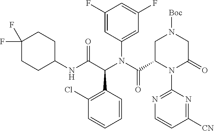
C1(F)=CC(N(C(C2N(C3=NC=CC([CN])=N3)C(=O)CN([Boc])C2)=O)C(C(NC2CCC(F)(F)CC2)=O)C2=C(Cl)C=CC=C2)=CC(F)=C1
